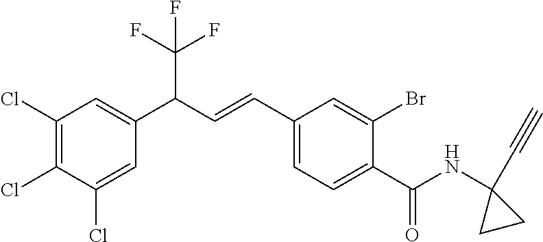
C1(Cl)=CC(C(C=CC2=CC=C(C(NC3(C#C)CC3)=O)C(Br)=C2)C(F)(F)F)=CC(Cl)=C1Cl
